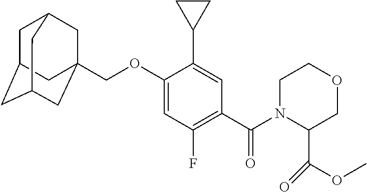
C1C2CC3CC(COC4=CC(F)=C(C(N5C(C(=O)OC)COCC5)=O)C=C4C4CC4)(CC1C3)C2
